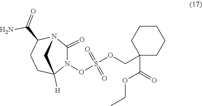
C1(=O)N(OS(OCC2(C(=O)OCC)CCCCC2)(=O)=O)C2([H])CCC(C(=O)N)N1C2
